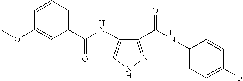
C1(C(NC2=CC=C(F)C=C2)=O)=NNC=C1NC(C1=CC=CC(OC)=C1)=O
